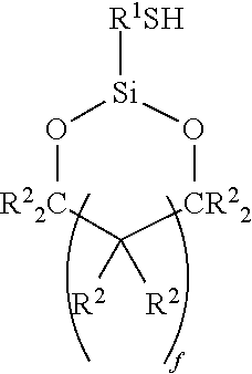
[R1SH][Si]1O[R22C]C([R2])([R2])[CR22]O1
